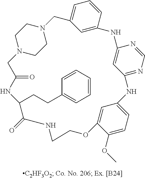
N12CCN(CC1)CC1=CC=CC(=C1)NC1=CC(=NC=N1)NC1=CC=C(OC)C(=C1)OCCNC(=O)C(CCC1=CC=CC=C1)NC(=O)C2
